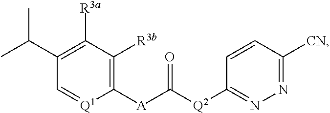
C1=[Q1]C([A]C([Q2]C2=NN=C([CN])C=C2)=O)=C([R3b])C([R3a])=C1C(C)C
